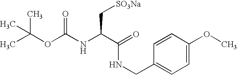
CC(OC(NC(C(=O)NCC1=CC=C(OC)C=C1)C[SO3Na])=O)(C)C
